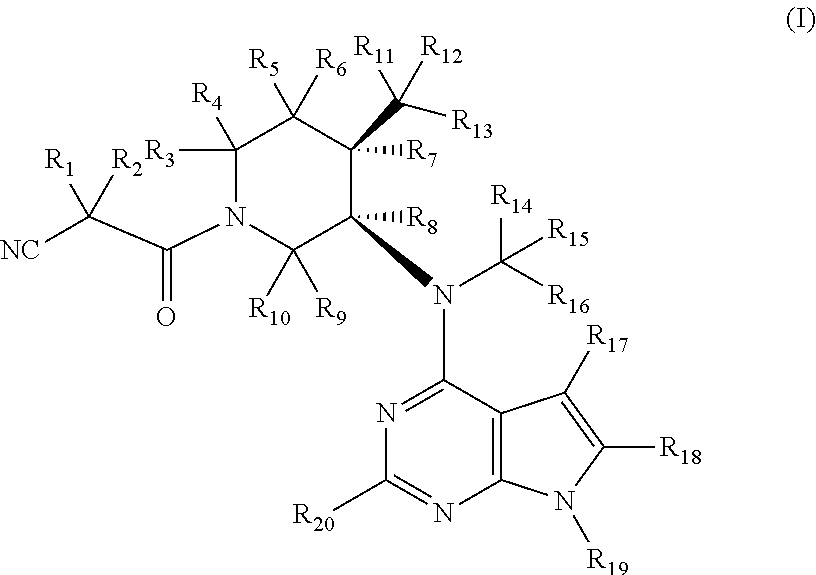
C1([R4])([R3])N(C(C([NC])([R1])[R2])=O)C([R10])([R9])C([R8])(N(C([R16])([R14])[R15])CC2=NC([R20])=NC3=C2C([R17])=C([R18])N3[R19])C([R7])(C([R13])([R11])[R12])C1([R5])[R6]
